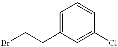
C1=C(CCBr)C=C(Cl)C=C1
